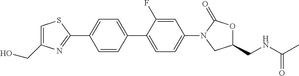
C1(CO)=CSC(C2=CC=C(C3=CC=C(N4CC(CNC(C)=O)OC4=O)C=C3F)C=C2)=N1
